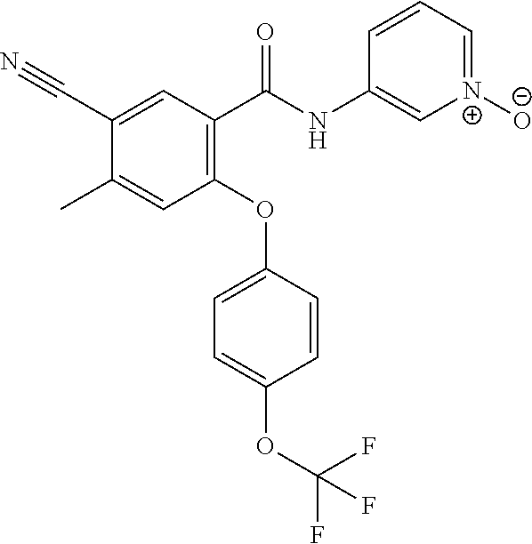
C1(C(NC2=C[N+]([O-])=CC=C2)=O)=C(OC2=CC=C(OC(F)(F)F)C=C2)C=C(C)C(C#N)=C1
